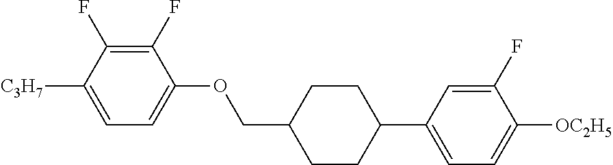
C1(F)=C(F)C([C3H7])=CC=C1OCC1CCC(C2=CC=C([OC2H5])C(F)=C2)CC1
